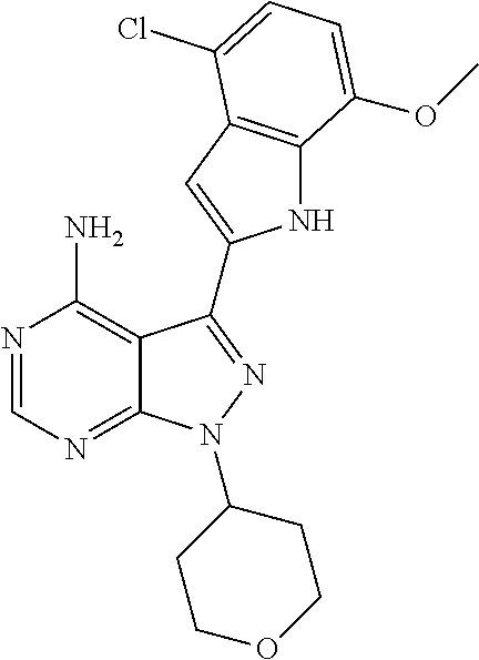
N1=CN=C2C(=C1N)C(C1=CC3=C(N1)C(OC)=CC=C3Cl)=NN2C1CCOCC1
